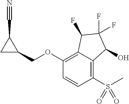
C1(OCC2C(C#N)C2)=C2C(=C(S(=O)(C)=O)C=C1)C(O)C(F)(F)C2F
